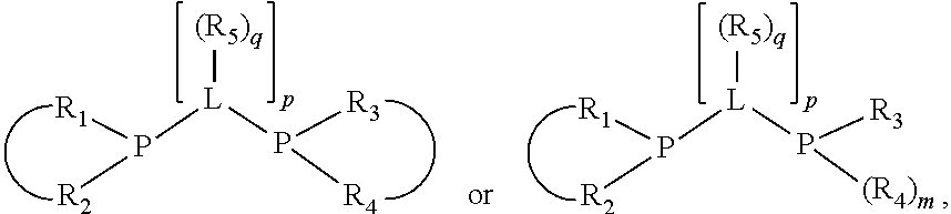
P([L](P([R3])[R4])[(R5)q])([R1])[R2].P([L](P([R3])[(R4)m])[(R5)q])([R1])[R2]
